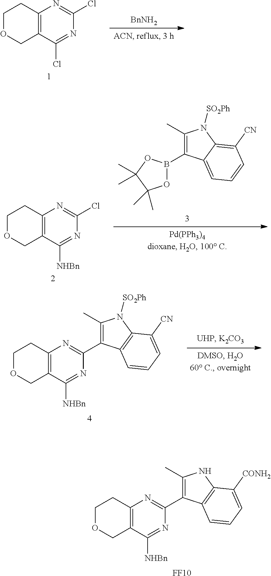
C12=C(C(Cl)=NC(Cl)=N1)COCC2.[BnNH2].C12=C(C([NHBn])=NC(Cl)=N1)COCC2.C1(C)=C(B2OC(C)(C)C(C)(C)O2)C2=CC=CC([CN])=C2N1[SO2Ph].C12=C(C([NHBn])=NC(C3=C(C)N([SO2Ph])C4=C3C=CC=C4[CN])=N1)COCC2.C12=C(C([NHBn])=NC(C3=C(C)NC4=C3C=CC=C4[CONH2])=N1)COCC2.[FF10]
